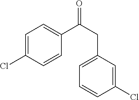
C1=C(Cl)C=CC(C(CC2=CC=CC(Cl)=C2)=O)=C1
